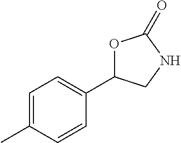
O1C(C2=CC=C(C)C=C2)CNC1=O
